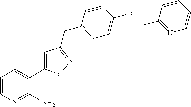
C1=CN=C(N)C(C2=CC(CC3=CC=C(OCC4=NC=CC=C4)C=C3)=NO2)=C1
